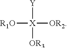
[Y][X]([OR2])([OR3])[R1O]
